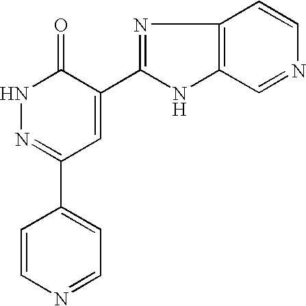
C1=CN=CC=C1C1=NNC(=O)C(C2=NC3=C(N2)C=NC=C3)=C1
